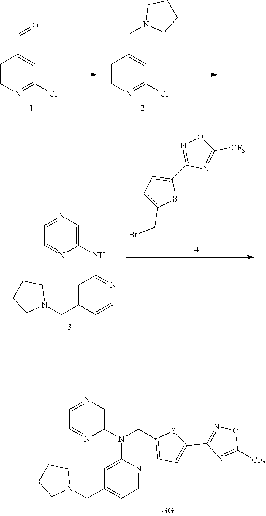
C1=NC=C(N(C2=CC(CN3CCCC3)=CC=N2)CC2=CC=C(C3=NOC([CF3])=N3)S2)N=C1.C1=CN=C(Cl)C=C1C=O.C1=CN=C(Cl)C=C1CN1CCCC1.C1=NC=C(NC2=NC=CC(CN3CCCC3)=C2)N=C1.C1(C2=NOC([CF3])=N2)=CC=C(CBr)S1
